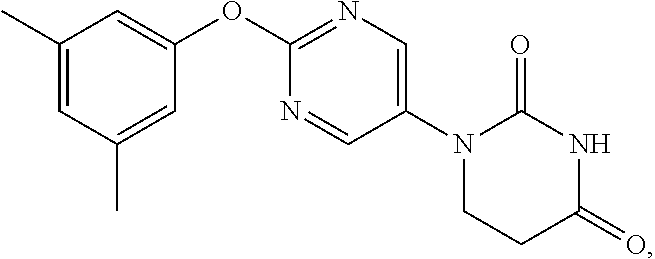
C1(C)=CC(C)=CC(OC2=NC=C(N3CCC(=O)NC3=O)C=N2)=C1
